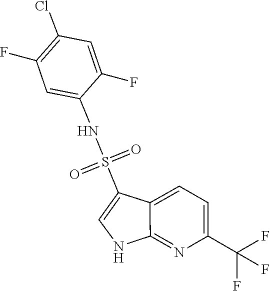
O=S(=O)(NC1=CC(F)=C(Cl)C=C1F)C1=CNC2=NC(C(F)(F)F)=CC=C12
